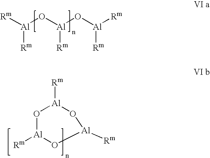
[Rm][Al](O[Al](O[Al]([Rm])[Rm])[Rm])[Rm].O1[Al]([Rm])O[Al]([Rm])O[Al]1[Rm]
